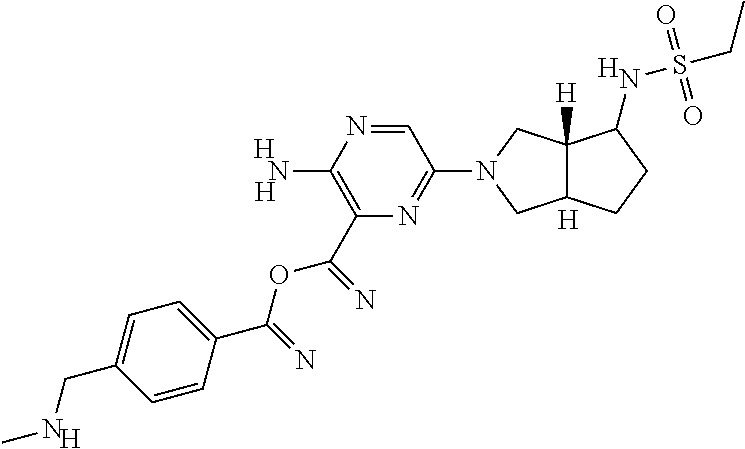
C1=CC(CNC)=CC=C1C(OC(=N)C1=C(N)N=CC(N2CC3C([H])(C2)C(NS(CC)(=O)=O)CC3)=N1)=N.[H].[H].[H].[H].[H]
